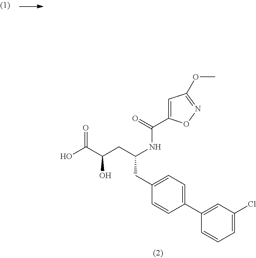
N(C(CC(C(O)=O)O)CC1=CC=C(C2=CC(Cl)=CC=C2)C=C1)C(=O)C1=CC(OC)=NO1
